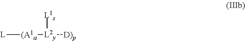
[L][(A1a][L2y]([D)p])[L1s]
